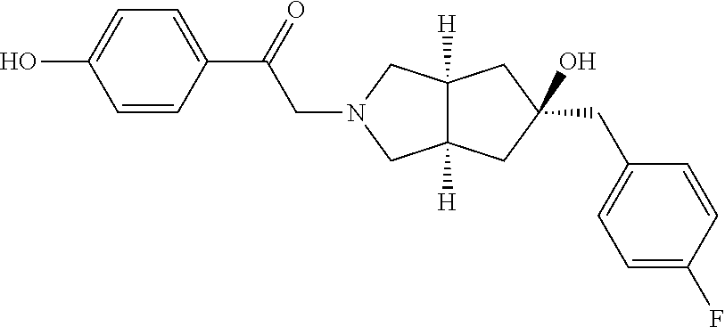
C12([H])C([H])(CN(CC(C3=CC=C(O)C=C3)=O)C1)CC(CC1=CC=C(F)C=C1)(O)C2
